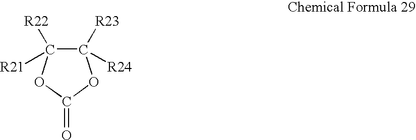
C1([R23])([R24])C([R21])([R22])OC(=O)O1
